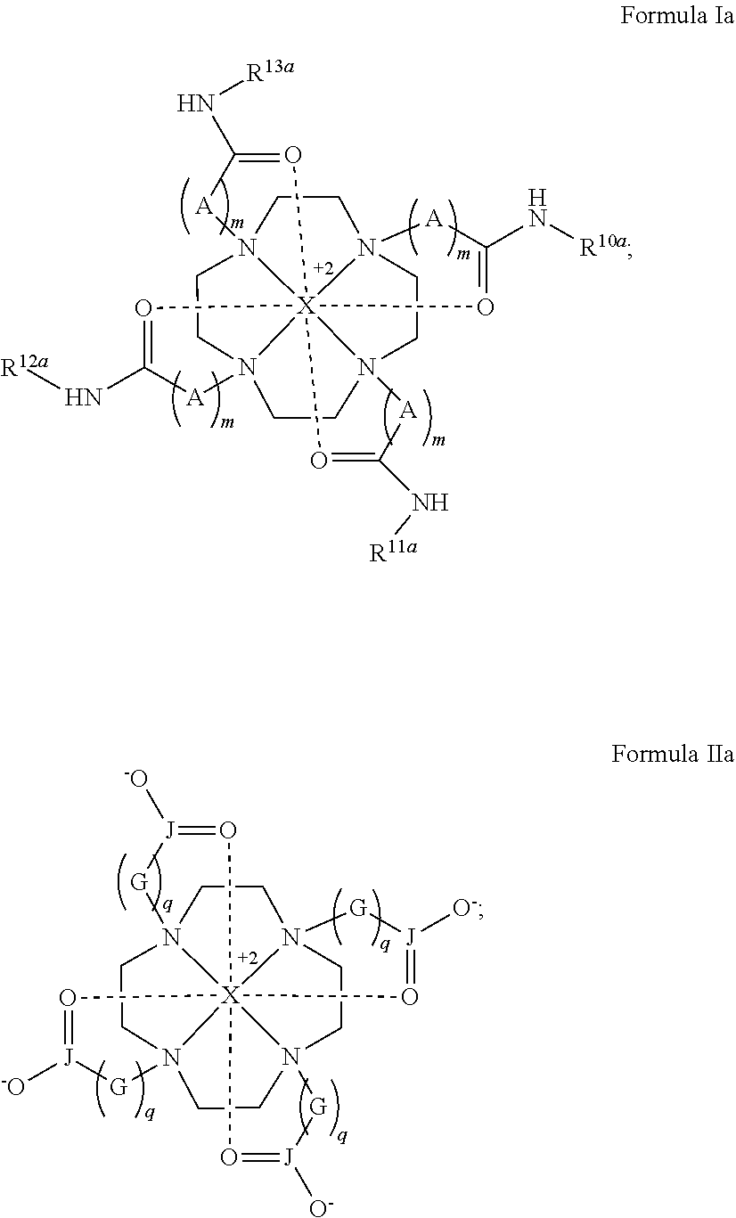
N123CCN45CCN67CCN8(CC1)[X]264(O=C(N[R11a])[A]8)(O=C(N[R13a])[A]5)(O=C(N[R10a])[A]7)O=C(N[R12a])[A]3.N123CCN45CCN67CCN8(CC1)[X]264(O=[J]([O-])[G]8)(O=[J]([-O])[G]5)(O=[J]([O-])[G]7)O=[J]([-O])[G]3
